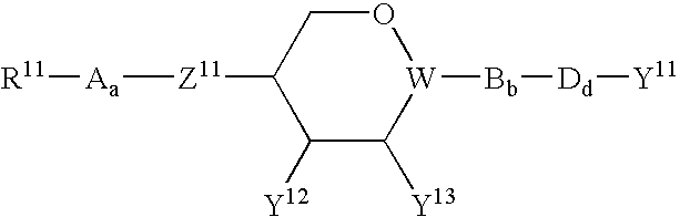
O1CC([Z11][Aa][R11])C([Y12])C([Y13])[W]1[Bb][Dd][Y11]
